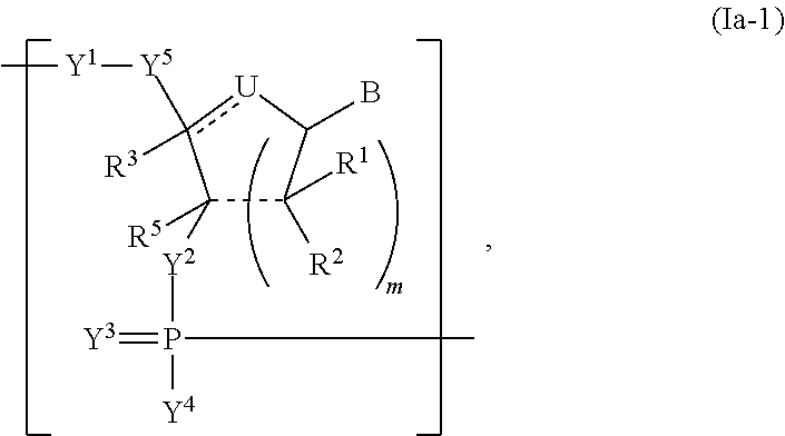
C1([R5])([Y2]P([Y4])(C)=[Y3])C([R1])([R2])C(B)[U]c1([Y5][Y1]C)[R3]
